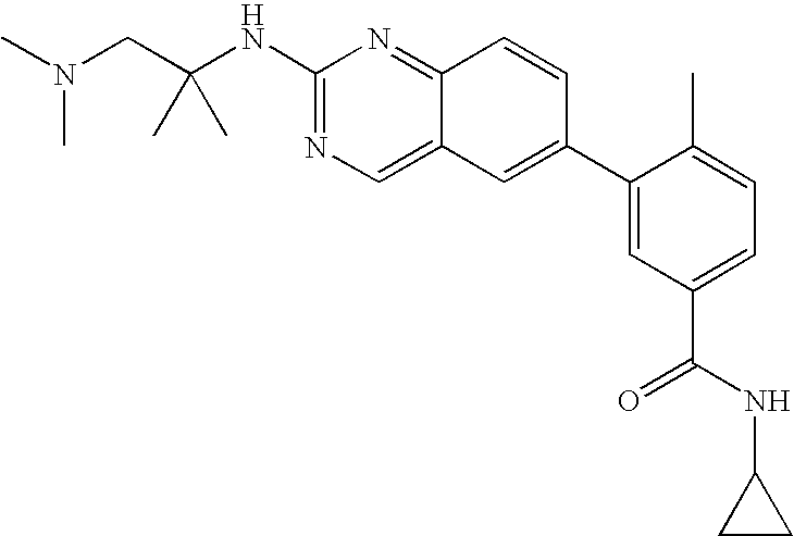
N(CC(NC1=NC=C2C(=N1)C=CC(C1=CC(C(NC3CC3)=O)=CC=C1C)=C2)(C)C)(C)C
